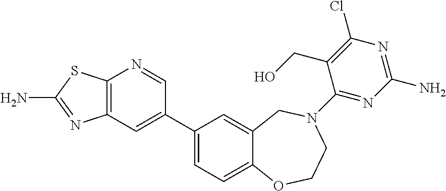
C12=C(C=C(C3=CC=C4C(=C3)CN(C3=NC(N)=NC(Cl)=C3CO)CCO4)C=N1)N=C(N)S2
